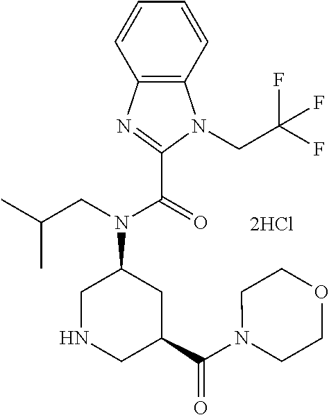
C12=C(C=CC=C1)N(CC(F)(F)F)C(C(N(CC(C)C)C1CNCC(C(N3CCOCC3)=O)C1)=O)=N2
